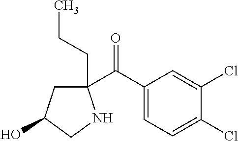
C1(C(C2=CC=C(Cl)C(Cl)=C2)=O)(CCC)CC(O)CN1
